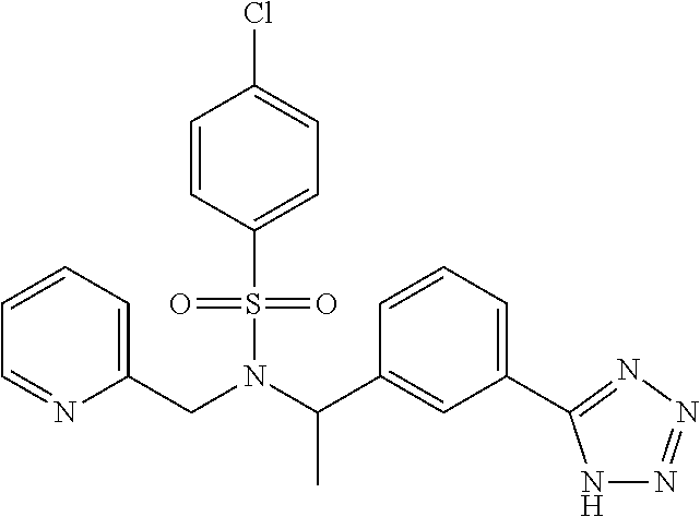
C1(CN(C(C2=CC(C3=NN=NN3)=CC=C2)C)S(=O)(=O)C2=CC=C(Cl)C=C2)=CC=CC=N1
